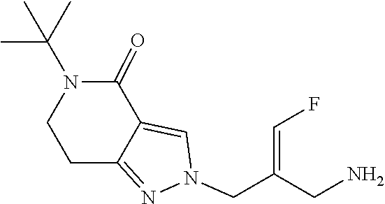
C12=CN(CC(=CF)CN)N=C1CCN(C(C)(C)C)C2=O
